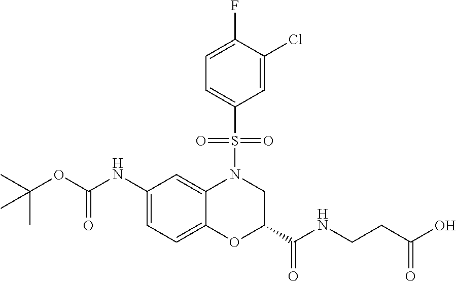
C1(NC(OC(C)(C)C)=O)=CC=C2C(=C1)N(S(C1=CC=C(F)C(Cl)=C1)(=O)=O)CC(C(NCCC(O)=O)=O)O2
